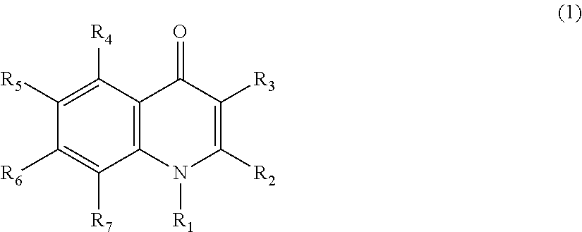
C12=C(C([R4])=C([R5])C([R6])=C1[R7])C(=O)C([R3])=C([R2])N2[R1]
